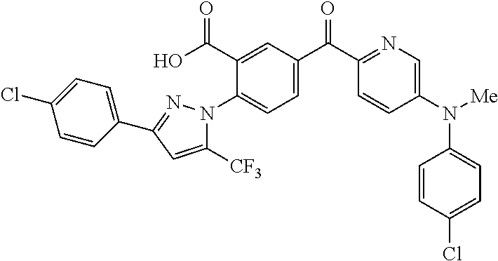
C1(N2N=C(C3=CC=C(Cl)C=C3)C=C2[CF3])=CC=C(C(C2=NC=C(N(C3=CC=C(Cl)C=C3)[Me])C=C2)=O)C=C1C(O)=O
